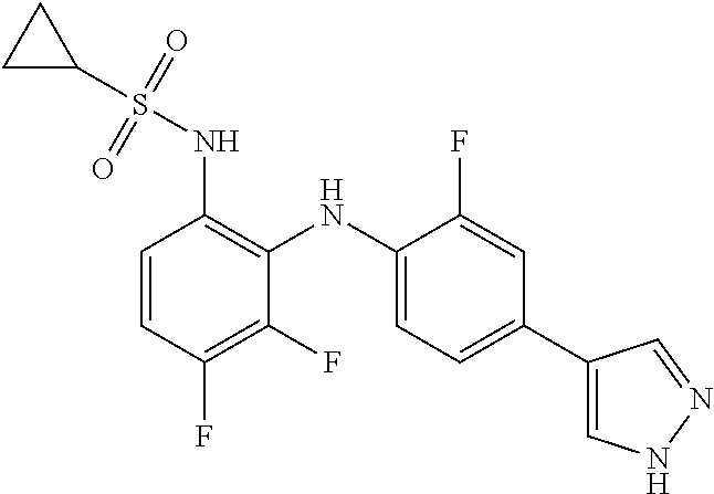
C1(S(NC2=C(NC3=CC=C(C4=CNN=C4)C=C3F)C(F)=C(F)C=C2)(=O)=O)CC1
